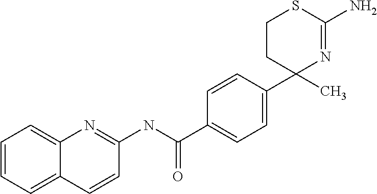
C1=CC=C2C(=C1)N=C(NC(C1=CC=C(C3(C)N=C(N)SCC3)C=C1)=O)C=C2
